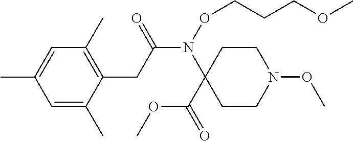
C1=C(C)C=C(C)C(CC(N(OCCCOC)C2(C(=O)OC)CCN(OC)CC2)=O)=C1C
